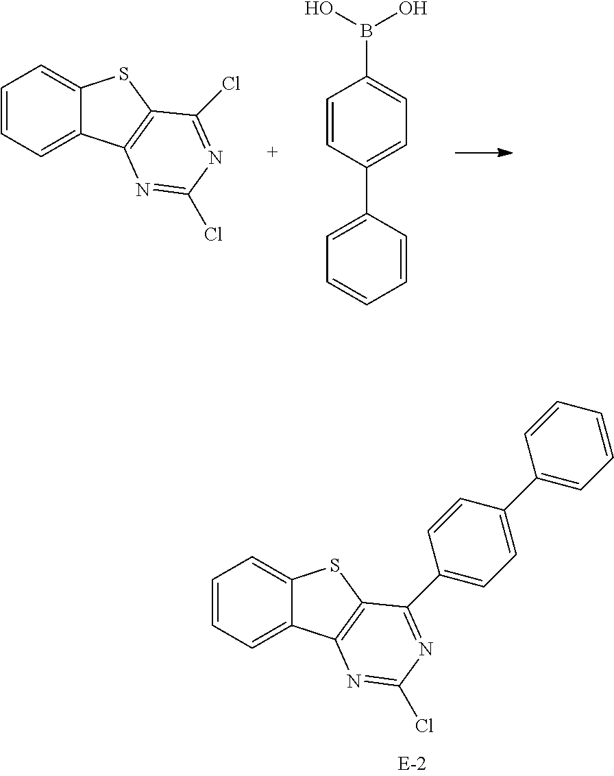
C1=CC=C2C(=C1)SC1=C2N=C(Cl)N=C1Cl.C1=CC(C2=CC=CC=C2)=CC=C1B(O)O.C1=CC=C2C(=C1)SC1=C2N=C(Cl)N=C1C1=CC=C(C2=CC=CC=C2)C=C1
